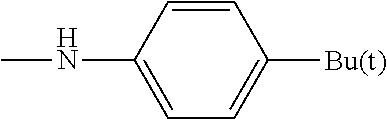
C1=CC(NC)=CC=C1[Bu(t)]
